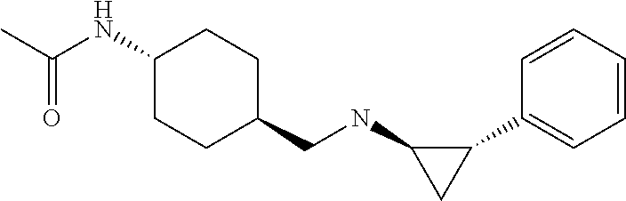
C1(C2=CC=CC=C2)C(NCC2CCC(NC(C)=O)CC2)C1
